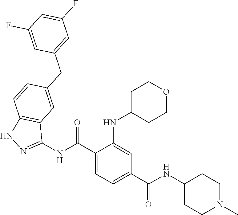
C1C(NC2=CC(C(NC3CCN(C)CC3)=O)=CC=C2C(NC2=NNC3=C2C=C(CC2=CC(F)=CC(F)=C2)C=C3)=O)CCOC1
